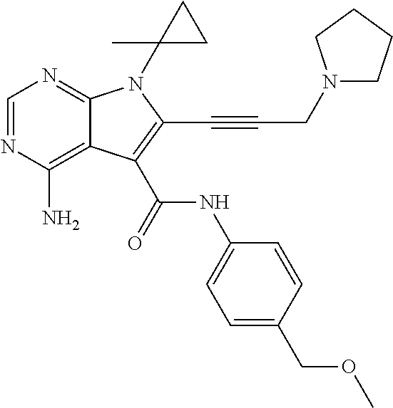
N1=CN=C2C(=C1N)C(C(NC1=CC=C(COC)C=C1)=O)=C(C#CCN1CCCC1)N2C1(C)CC1
